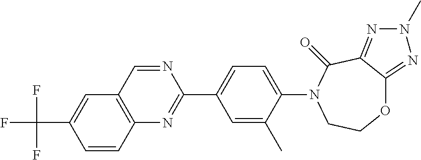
O1C2=NN(C)N=C2C(=O)N(C2=CC=C(C3=NC4=C(C=C(C(F)(F)F)C=C4)C=N3)C=C2C)CC1
